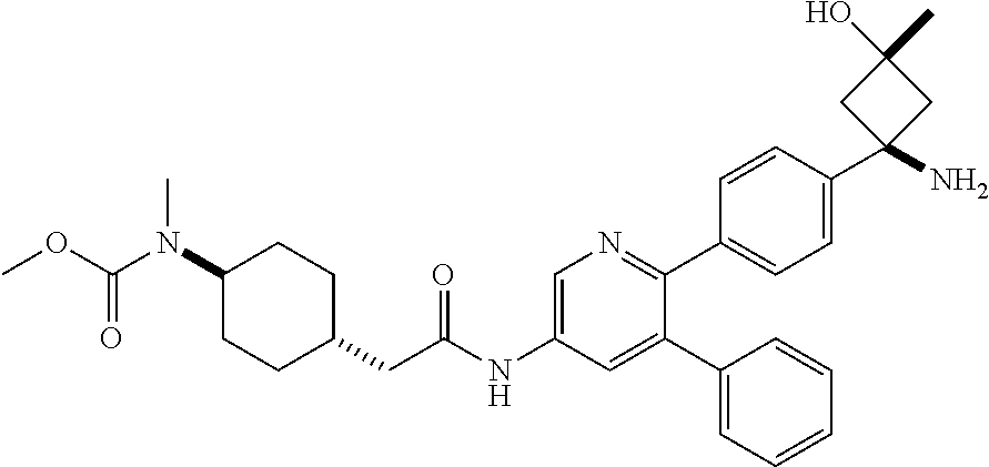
C1(N(C(=O)OC)C)CCC(CC(NC2=CN=C(C3=CC=C(C4(N)CC(C)(O)C4)C=C3)C(C3=CC=CC=C3)=C2)=O)CC1
